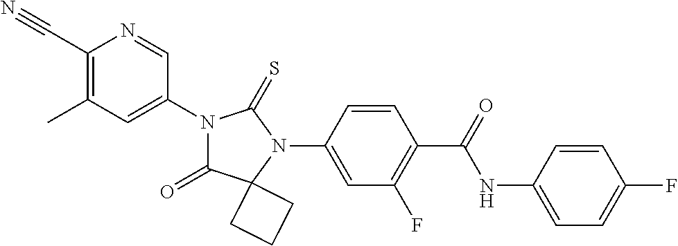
C1(C#N)=C(C)C=C(N2C(=O)C3(N(C4=CC(F)=C(C(NC5=CC=C(F)C=C5)=O)C=C4)C2=S)CCC3)C=N1
